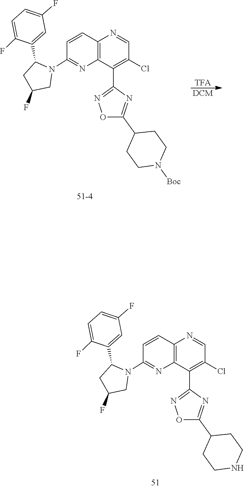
C1=C(F)C=C(C2CC(F)CN2C2=NC3=C(N=CC(Cl)=C3C3=NOC(C4CCN([Boc])CC4)=N3)C=C2)C(F)=C1.[TFA].[DCM].C1=C(F)C=C(C2CC(F)CN2C2=NC3=C(N=CC(Cl)=C3C3=NOC(C4CCNCC4)=N3)C=C2)C(F)=C1
